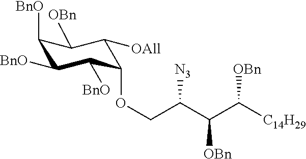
O(CC(C(C([C14H29])[OBn])[OBn])[N3])C1C([BnO])C([BnO])C([BnO])C([OBn])C1[OAll]
